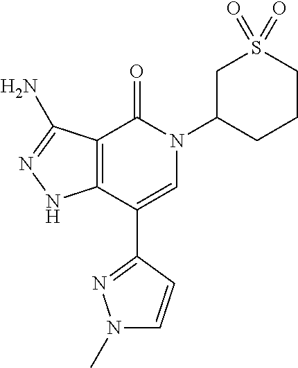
C12=C(C(C3=NN(C)C=C3)=CN(C3CCCS(=O)(=O)C3)C1=O)NN=C2N
